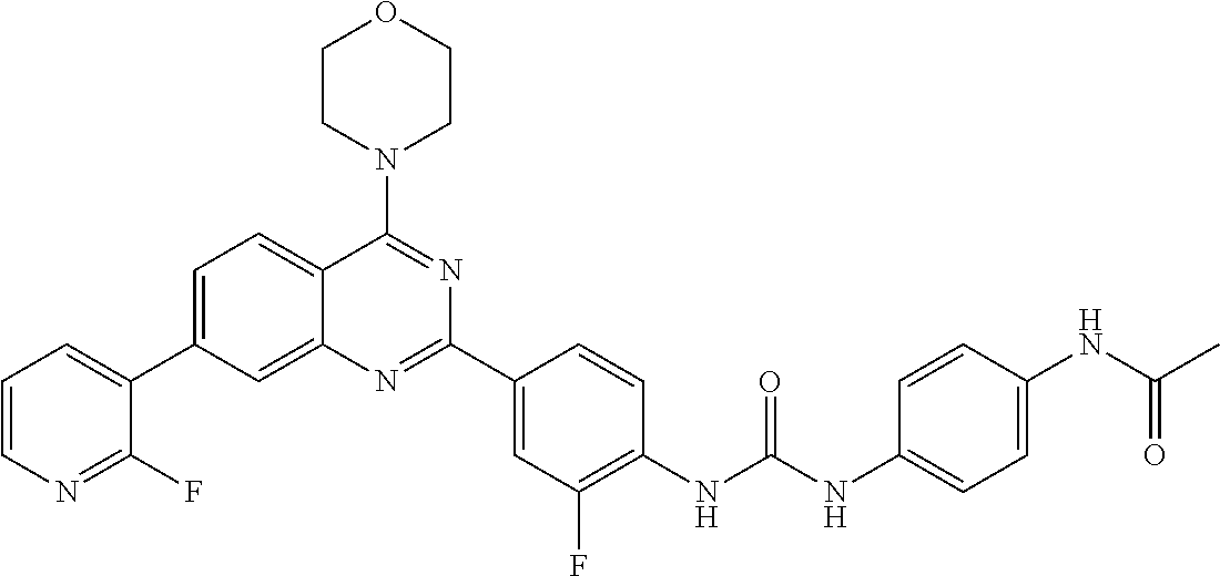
C1=C(C2=CC=CN=C2F)C=C2C(=C1)C(N1CCOCC1)=NC(C1=CC(F)=C(NC(NC3=CC=C(NC(C)=O)C=C3)=O)C=C1)=N2
